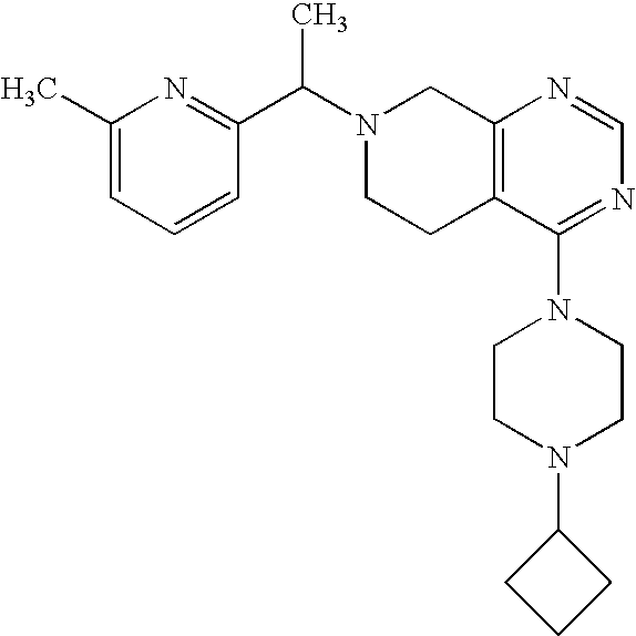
C1(C(N2CCC3=C(C2)N=CN=C3N2CCN(C3CCC3)CC2)C)=NC(C)=CC=C1
